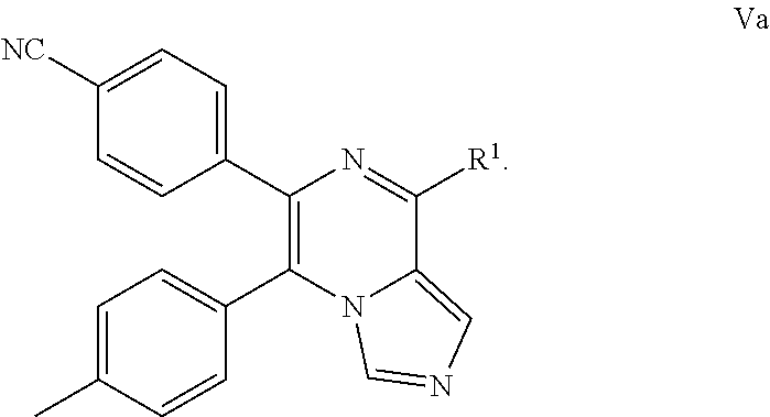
N12C(=CN=C1)C([R1])=NC(C1=CC=C([NC])C=C1)=C2C1=CC=C(C)C=C1
